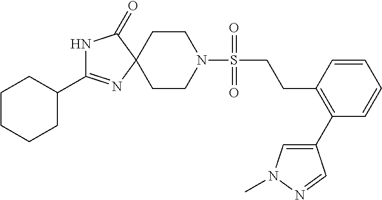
N1C(=O)C2(N=C1C1CCCCC1)CCN(S(=O)(=O)CCC1=C(C3=CN(C)N=C3)C=CC=C1)CC2
